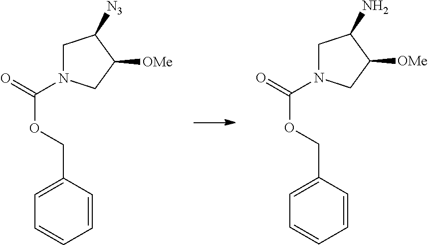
C1=CC=CC(COC(=O)N2CC(N)C([OMe])C2)=C1.C1=CC=CC(COC(=O)N2CC([N3])C([OMe])C2)=C1
